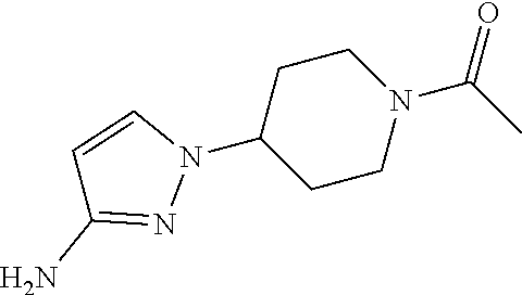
N1(C2CCN(C(C)=O)CC2)C=CC(N)=N1
